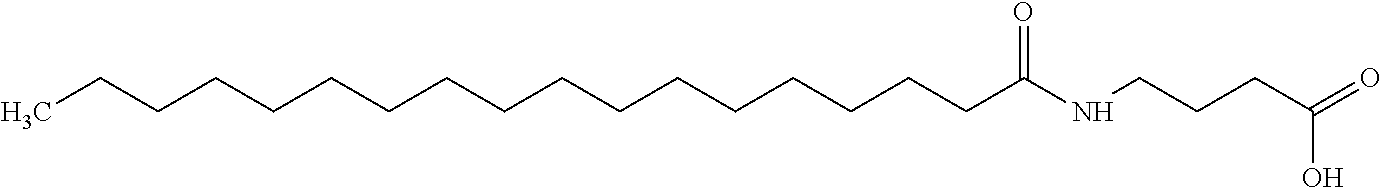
C(CCCCC(NCCCC(O)=O)=O)CCCCCCCCCCCC
